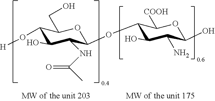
C1(O[H])C(O)C(NC(C)=O)C(OC2C(O)C(N)C(O)OC2[COOH])OC1CO
